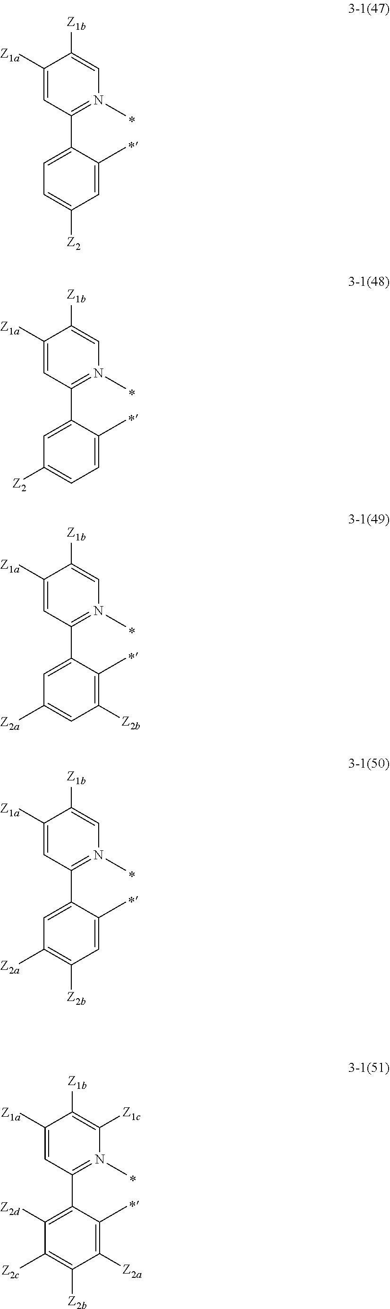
C1([Z1a])=CC(C2=CC=C([Z2])C=C2C)=N(C)C=C1[Z1b].C1([Z1a])=CC(C2=CC([Z2])=CC=C2C)=N(C)C=C1[Z1b].C1([Z1a])=CC(C2=CC([Z2a])=CC([Z2b])=C2C)=N(C)C=C1[Z1b].C1([Z1a])=CC(C2=CC([Z2a])=C([Z2b])C=C2C)=N(C)C=C1[Z1b].C1([Z1a])=CC(C2=C([Z2d])C([Z2c])=C([Z2b])C([Z2a])=C2C)=N(C)C([Z1c])=C1[Z1b]
